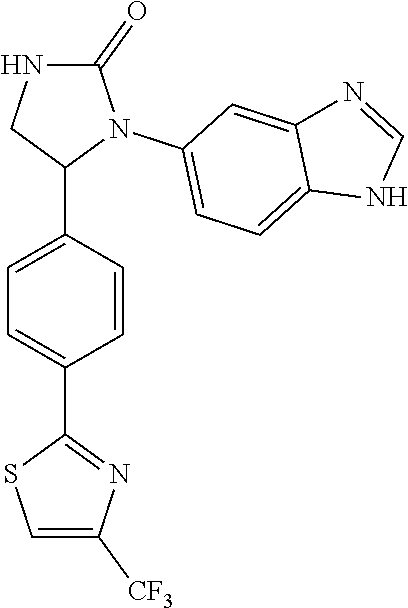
C1=C(C2N(C3=CC=C4C(=C3)N=CN4)C(=O)NC2)C=CC(C2=NC([CF3])=CS2)=C1
